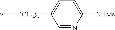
C[(CH2)2]C1=CC=C([NHMs])N=C1.*
